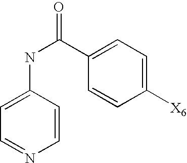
C1=CC(NC(=O)C2=CC=C([X6])C=C2)=CC=N1
